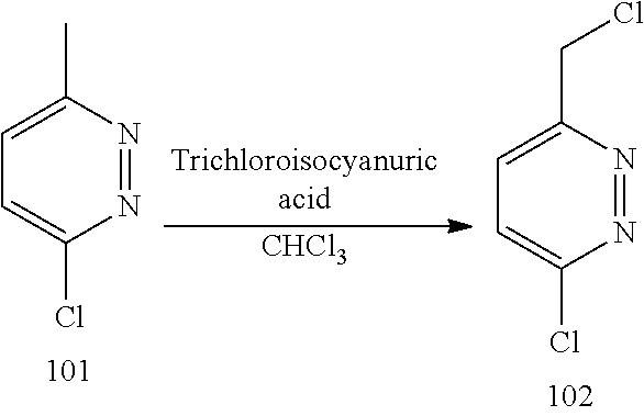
[CHCl3].C1=C(CCl)N=NC(Cl)=C1.C1=C(C)N=NC(Cl)=C1
